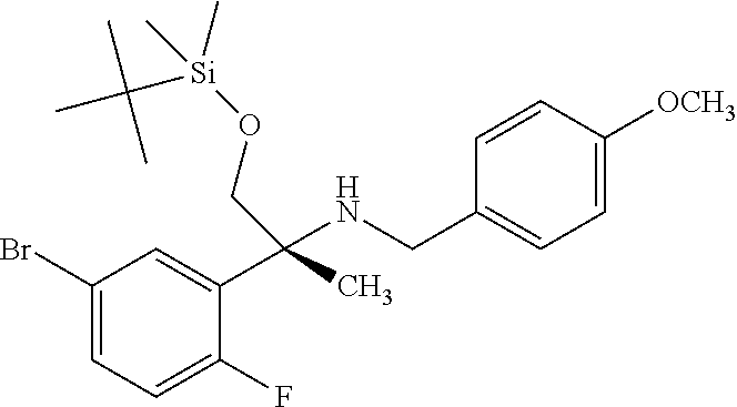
C1(Br)=CC=C(F)C(C(C)(NCC2=CC=C([OCH3])C=C2)CO[Si](C)(C(C)(C)C)C)=C1
